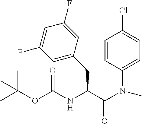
N(C(C(N(C)C1=CC=C(Cl)C=C1)=O)CC1=CC(F)=CC(F)=C1)C(OC(C)(C)C)=O
